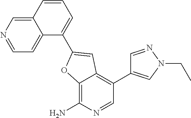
C12=CN=CC=C1C(C1=CC3=C(C4=CN(CC)N=C4)C=NC(N)=C3O1)=CC=C2
